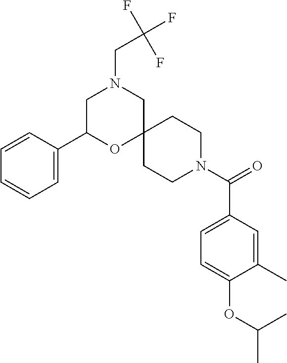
C1(C(N2CCC3(CC2)CN(CC(F)(F)F)CC(C2=CC=CC=C2)O3)=O)=CC=C(OC(C)C)C(C)=C1
